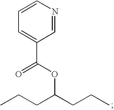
C1=NC=CC=C1C(OC(CCC)CCC)=O
